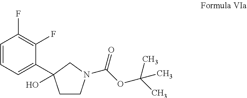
C1=CC=C(C2(O)CCN(C(=O)OC(C)(C)C)C2)C(F)=C1F
